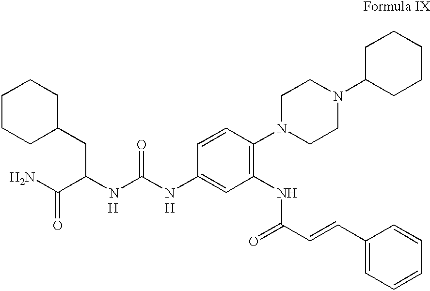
[H].[H].C1CCC(CC(C(N)=O)NC(NC2=CC(NC(=O)C=CC3=CC=CC=C3)=C(N3CCN(C4CCCCC4)CC3)C=C2)=O)CC1
